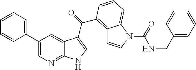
C1(C2=CC=CC=C2)=CN=C2C(=C1)C(C(=O)C1=C3C=CN(C(=O)NCC4=CC=CC=C4)C3=CC=C1)=CN2
